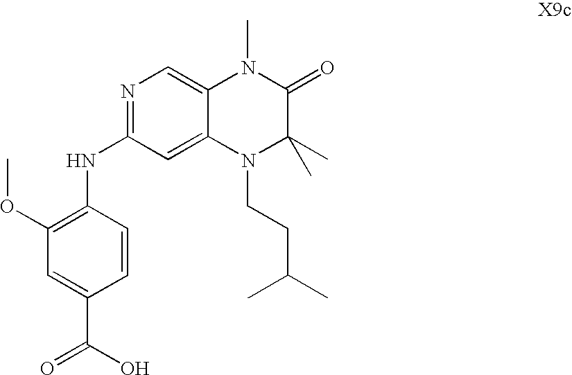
C1=CC(NC2=NC=C3C(=C2)N(CCC(C)C)C(C)(C)C(=O)N3C)=C(OC)C=C1C(O)=O
